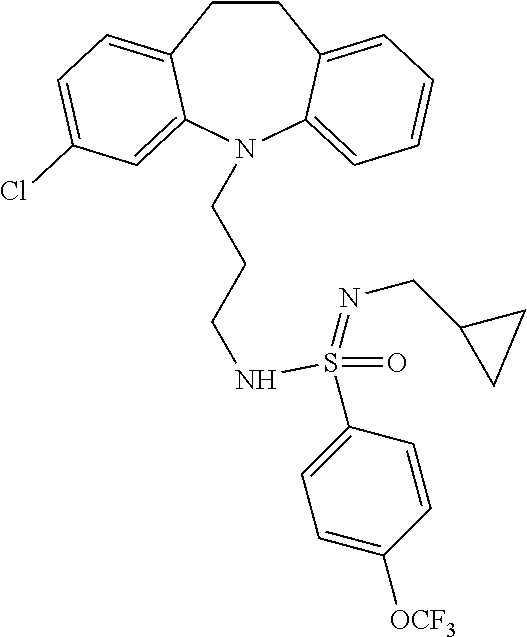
C1CC2=CC=C(Cl)C=C2N(CCCNS(C2=CC=C([OCF3])C=C2)(=NCC2CC2)=O)C2=CC=CC=C12
